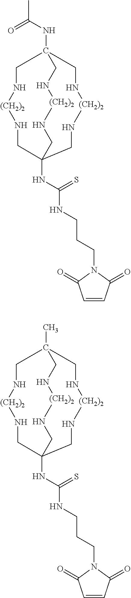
N(C(C)=O)C12CN[(CH2)2]NCC(NC(NCCCN3C(=O)C=CC3=O)=S)(CN[(CH2)2]NC1)CN[(CH2)2]NC2.CC12CN[(CH2)2]NCC(NC(NCCCN3C(=O)C=CC3=O)=S)(CN[(CH2)2]NC1)CN[(CH2)2]NC2
